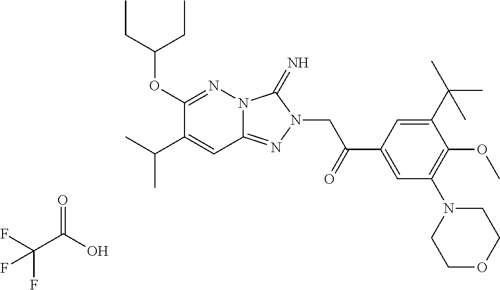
N12C(=NN(CC(C3=CC(N4CCOCC4)=C(OC)C(C(C)(C)C)=C3)=O)C1=N)C=C(C(C)C)C(OC(CC)CC)=N2.C(C(O)=O)(F)(F)F
